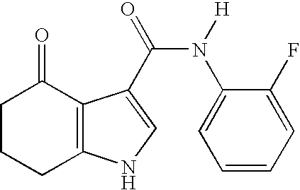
C1CCC2=C(C1=O)C(C(N(C1=CC=CC=C1F)[H])=O)=CN2
